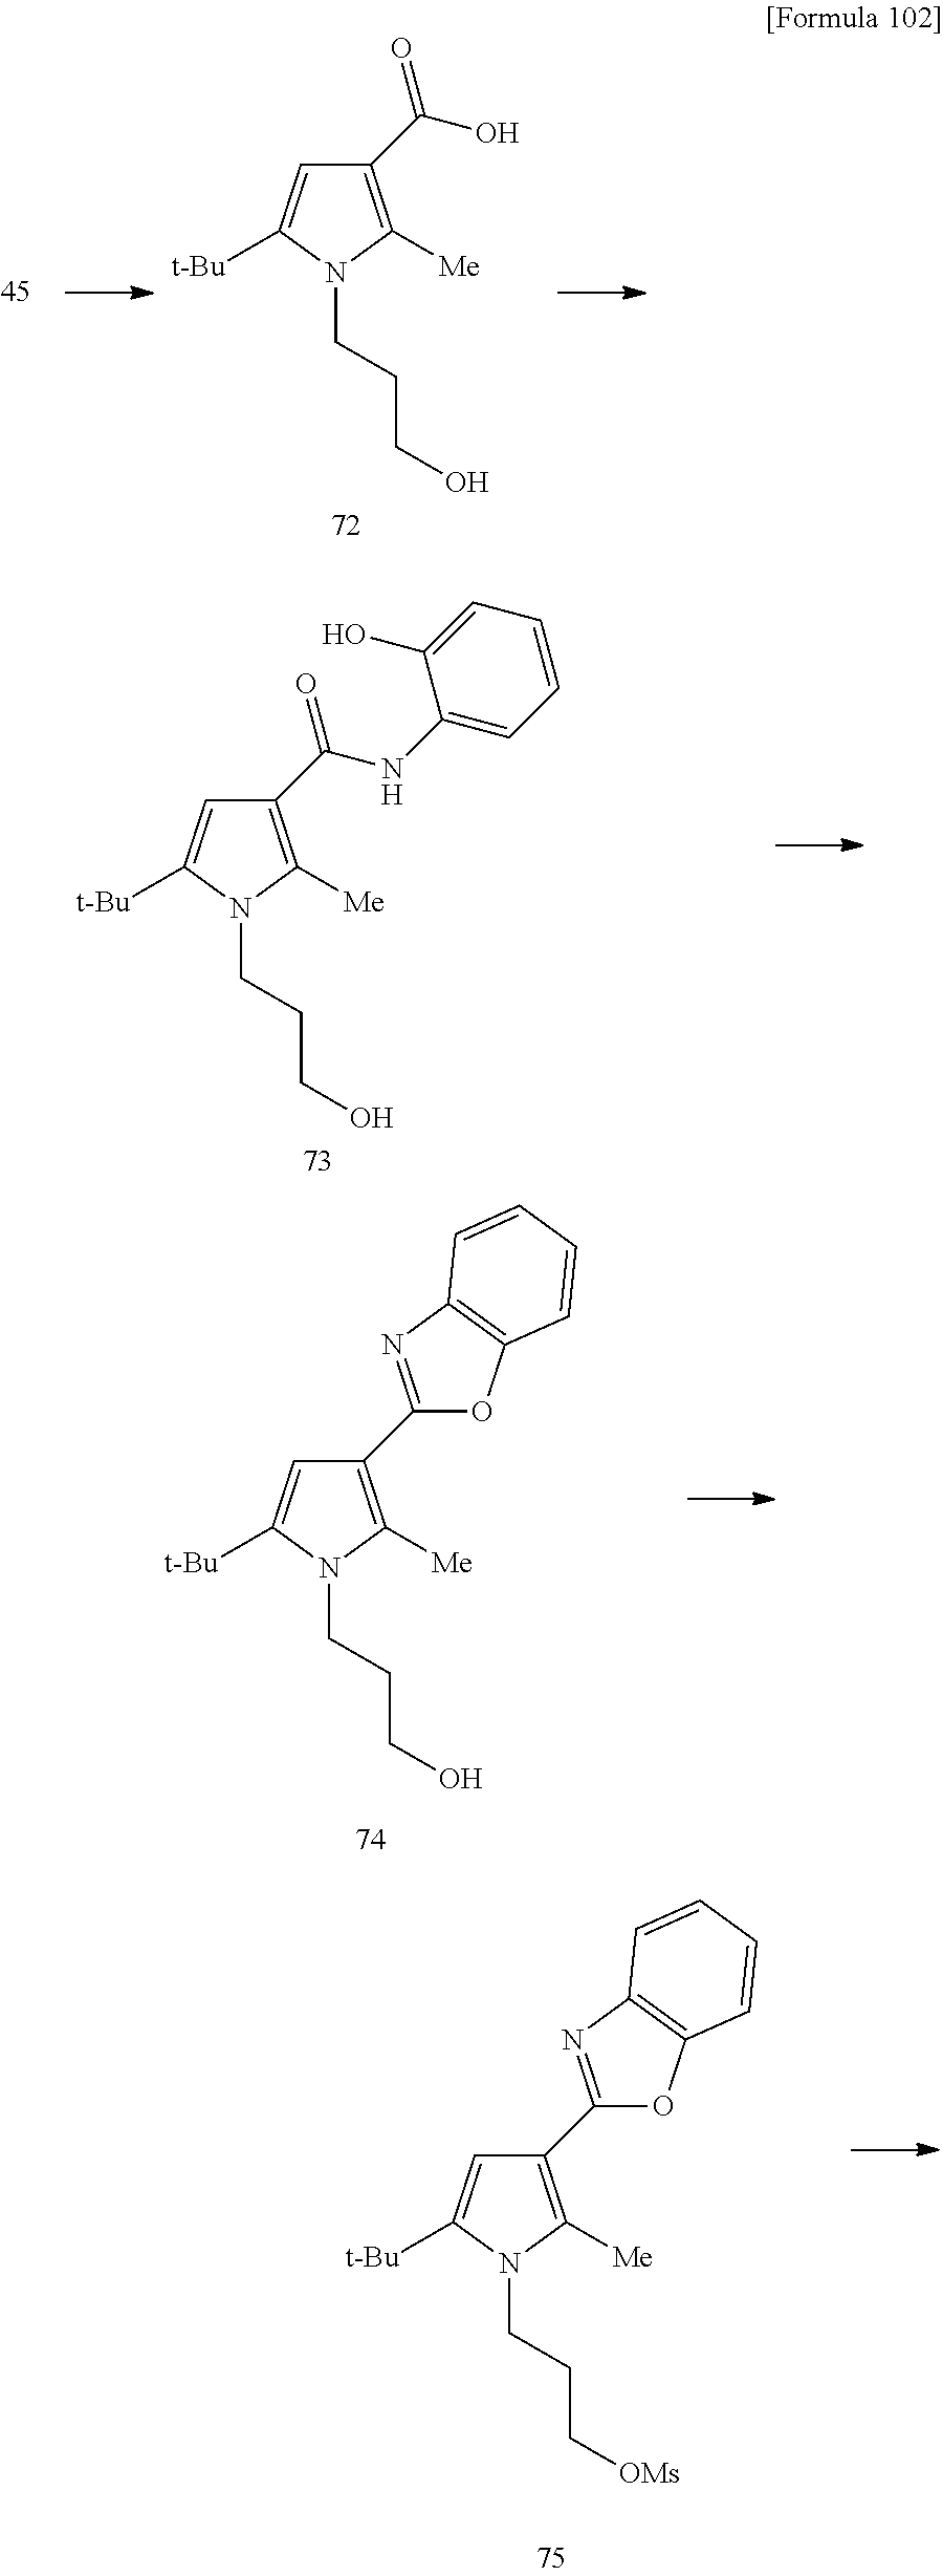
C1(C(O)=O)=C([Me])N(CCCO)C([t-Bu])=C1.C1(C(NC2=CC=CC=C2O)=O)=C([Me])N(CCCO)C([t-Bu])=C1.C1(C2=NC3=C(O2)C=CC=C3)=C([Me])N(CCCO)C([t-Bu])=C1.C1(C2=NC3=C(O2)C=CC=C3)=C([Me])N(CCC[OMs])C([t-Bu])=C1
